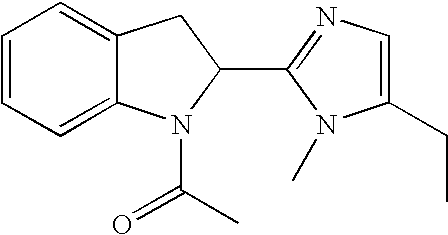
C12=CC=CC=C1CC(C1=NC=C(CC)N1C)N2C(C)=O
